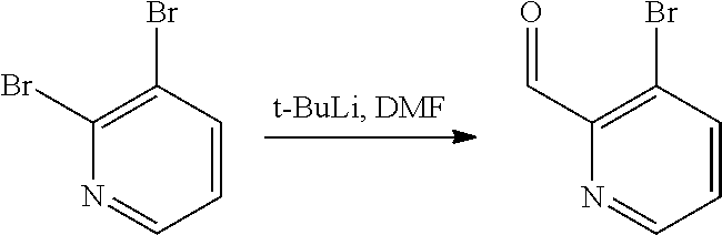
C1(C=O)=C(Br)C=CC=N1.C1(Br)=C(Br)C=CC=N1
